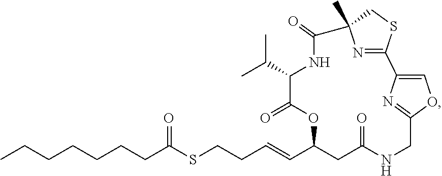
O=C1OC(C=CCCSC(CCCCCCC)=O)CC(=O)NCC2=NC(=CO2)C2=NC(C)(C(=O)NC1C(C)C)CS2
